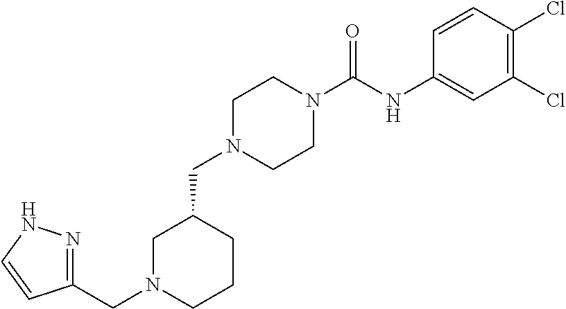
C1(CN2CCN(C(=O)NC3=CC(Cl)=C(Cl)C=C3)CC2)CN(CC2=NNC=C2)CCC1
